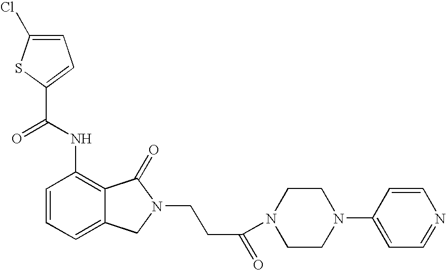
C1=C(Cl)SC(C(NC2=C3C(=CC=C2)CN(CCC(=O)N2CCN(C4=CC=NC=C4)CC2)C3=O)=O)=C1
